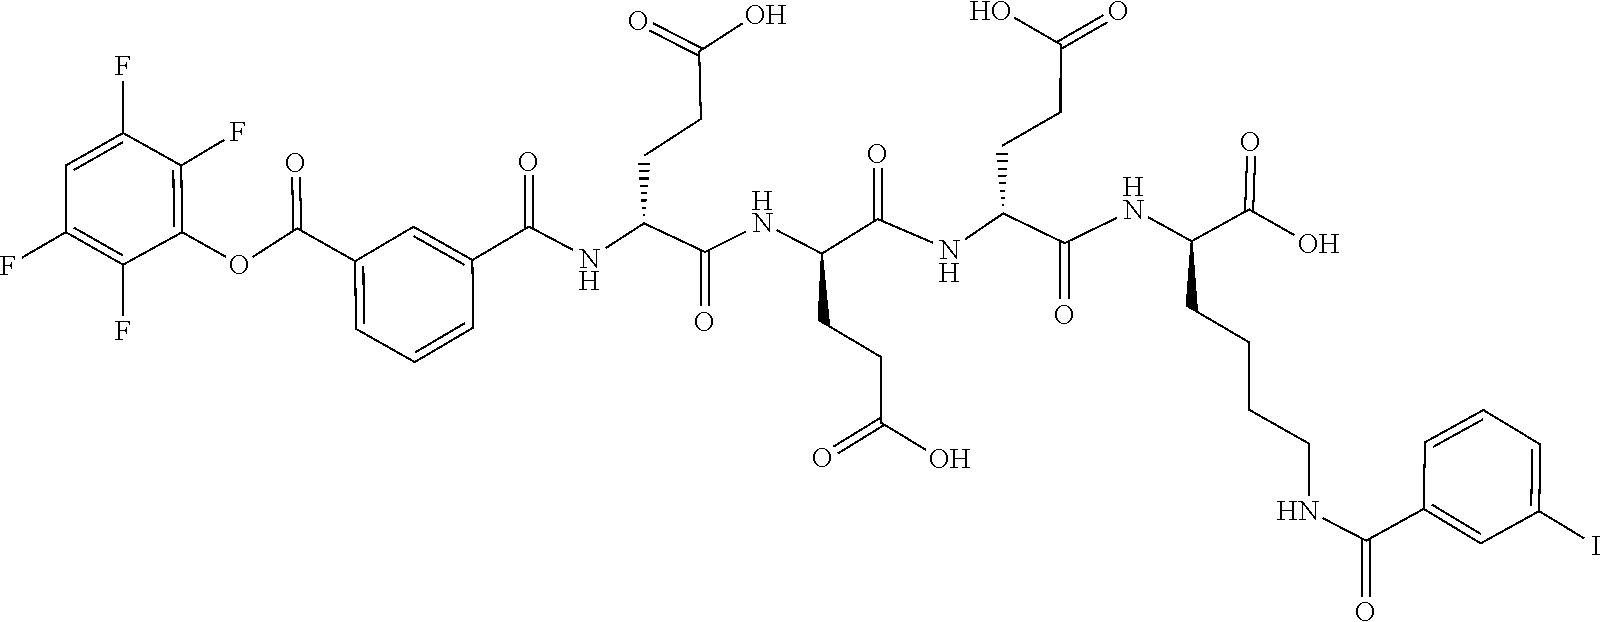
C1(OC(C2=CC=CC(C(=O)NC(CCC(=O)O)C(NC(CCC(=O)O)C(=O)NC(CCC(O)=O)C(NC(CCCCNC(C3=CC(I)=CC=C3)=O)C(=O)O)=O)=O)=C2)=O)=C(F)C(F)=CC(F)=C1F
